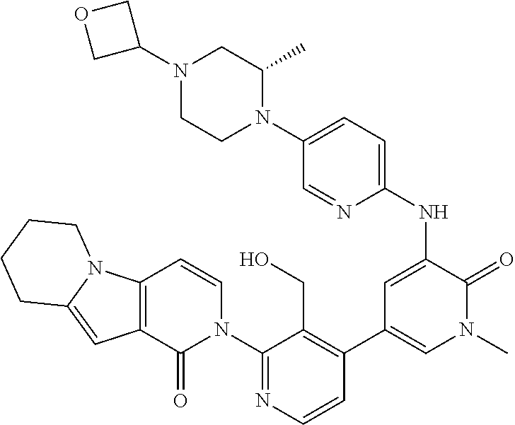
C12=C(C(=O)N(C3=NC=CC(C4=CN(C)C(=O)C(NC5=CC=C(N6C(C)CN(C7COC7)CC6)C=N5)=C4)=C3CO)C=C1)C=C1N2CCCC1
